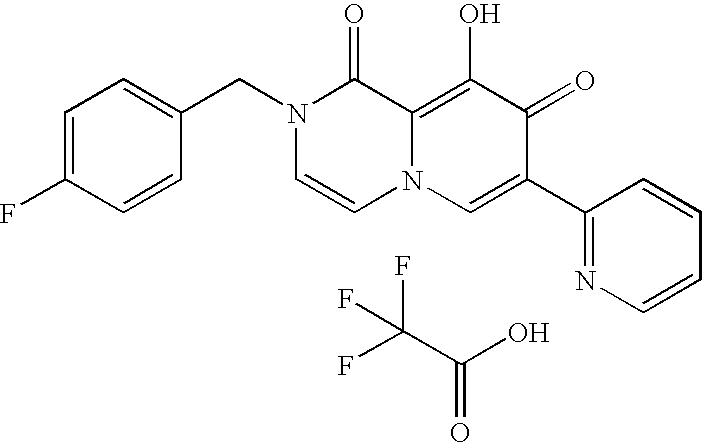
C1=C(F)C=CC(CN2C=CN3C(=C(O)C(=O)C(C4=NC=CC=C4)=C3)C2=O)=C1.C(O)(C(F)(F)F)=O
